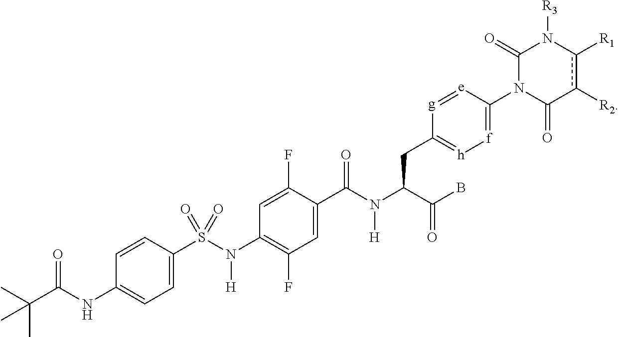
C(B)(=O)C(CC1=[h][f]=C(N2C(=O)c([R2])c([R1])N([R3])C2=O)[e]=[g]1)N(C(C1=CC(F)=C(N(S(=O)(=O)C2=CC=C(NC(C(C)(C)C)=O)C=C2)[H])C=C1F)=O)[H]
